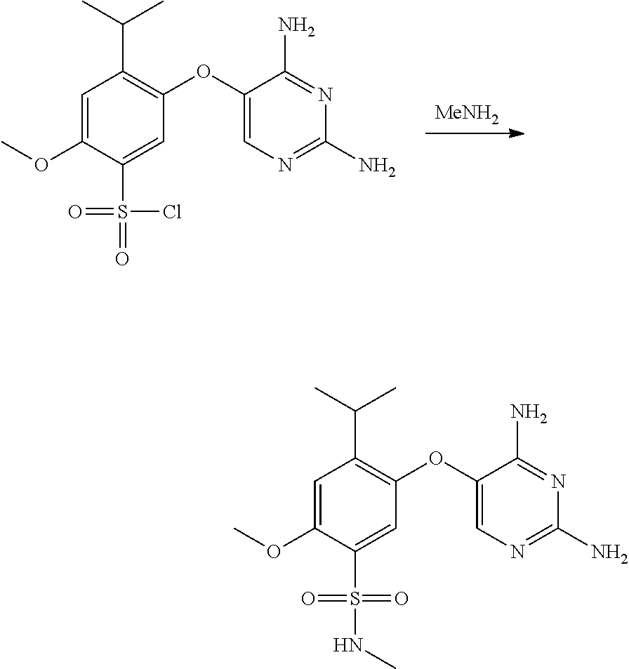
[MeNH2].C1=C(OC)C(S(=O)(Cl)=O)=CC(OC2=CN=C(N)N=C2N)=C1C(C)C.C1=C(OC)C(S(=O)(NC)=O)=CC(OC2=CN=C(N)N=C2N)=C1C(C)C
